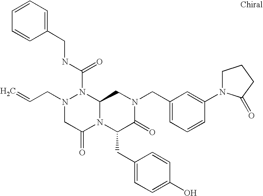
N1(C(NCC2=CC=CC=C2)=O)N(CC=C)CC(=O)N2C1CN(CC1=CC=CC(N3CCCC3=O)=C1)C(=O)C2CC1=CC=C(O)C=C1
